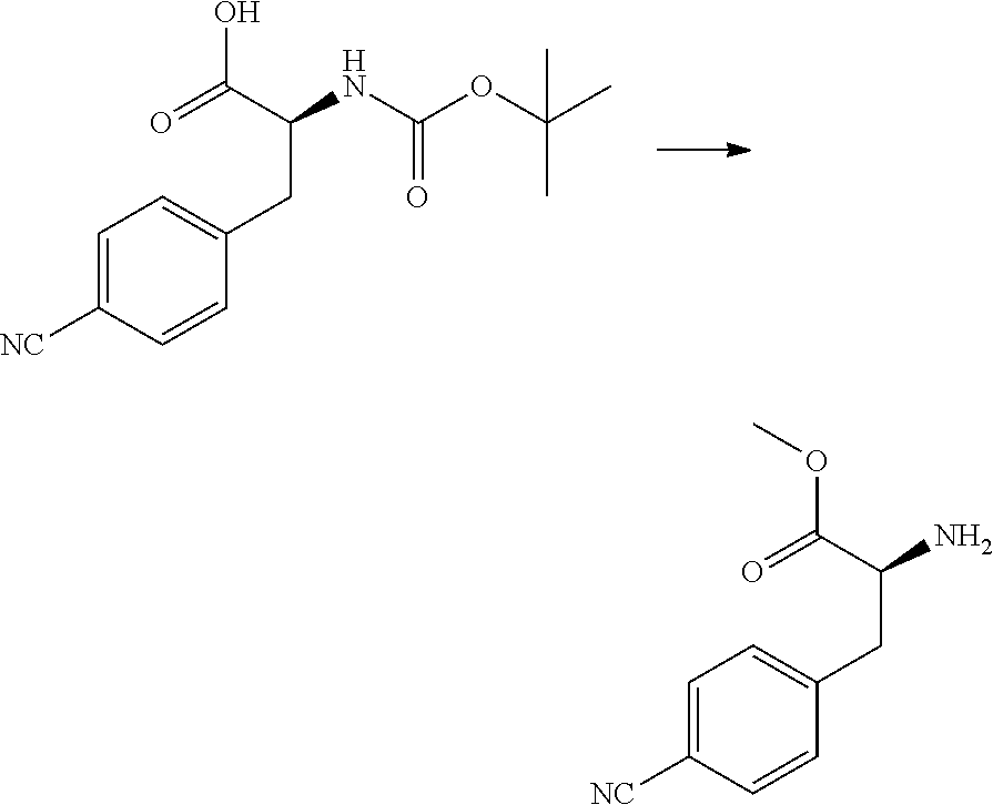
C1=C([NC])C=CC(CC(C(O)=O)NC(OC(C)(C)C)=O)=C1.C1=C([NC])C=CC(CC(C(OC)=O)N)=C1
